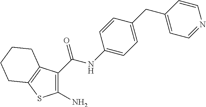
C1(N)=C(C(NC2=CC=C(CC3=CC=NC=C3)C=C2)=O)C2=C(S1)CCCC2
